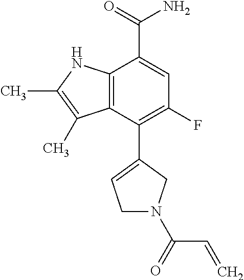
C12=C(NC(C)=C1C)C(C(=O)N)=CC(F)=C2C1=CCN(C(=O)C=C)C1
